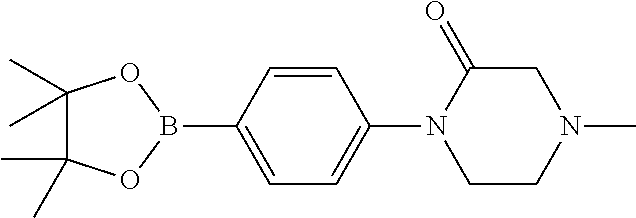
C1=CC(B2OC(C)(C)C(C)(C)O2)=CC=C1N1CCN(C)CC1=O
